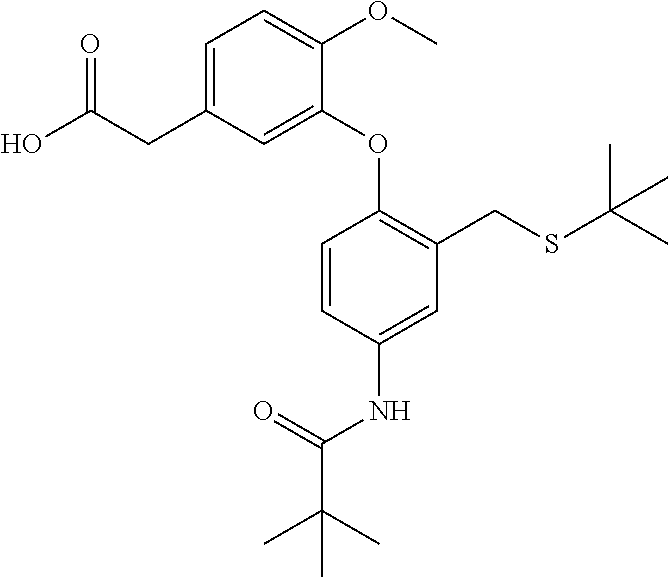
C1=C(CC(O)=O)C=C(OC2=C(CSC(C)(C)C)C=C(NC(=O)C(C)(C)C)C=C2)C(OC)=C1
